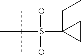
C1(S(C(C)(C)C)(=O)=O)(CC)CC1
